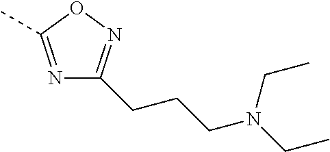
N1=C(C)ON=C1CCCN(CC)CC
